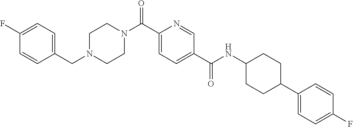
C(C1=CC=C(C(NC2CCC(C3=CC=C(F)C=C3)CC2)=O)C=N1)(=O)N1CCN(CC2=CC=C(F)C=C2)CC1
